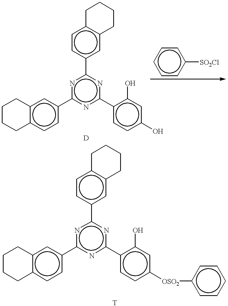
c1cc(-c2nc(-c3cc4c(cc3)CCCC4)nc(-c3ccc(O)cc3O)n2)cc2c1CCCC2.c1cc(-c2nc(-c3cc4c(cc3)CCCC4)nc(-c3ccc([OSO2]c4ccccc4)cc3O)n2)cc2c1CCCC2.c1ccc([SO2Cl])cc1
